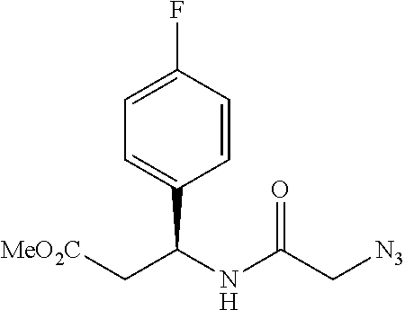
C(C(NC(C[N3])=O)C1=CC=C(F)C=C1)[MeO2C]
